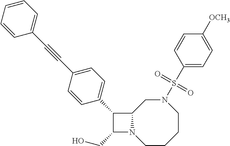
C1(CO)N2C(C1C1=CC=C(C#CC3=CC=CC=C3)C=C1)CN(S(C1=CC=C([OCH3])C=C1)(=O)=O)CCCC2
